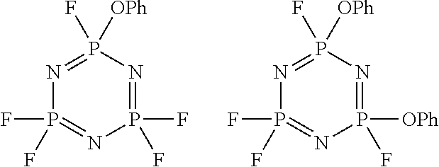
P1(F)(F)=NP(F)([OPh])=NP(F)(F)=N1.P1([OPh])(F)=NP(F)([OPh])=NP(F)(F)=N1
